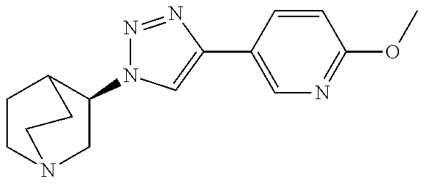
C1(N2N=NC(C3=CN=C(OC)C=C3)=C2)CN2CCC1CC2
